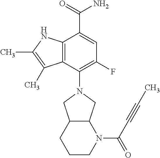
C12=C(NC(C)=C1C)C(C(=O)N)=CC(F)=C2N1CC2C(C1)N(C(C#CC)=O)CCC2
